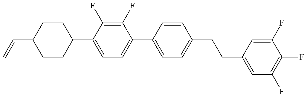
C1CC(C2=CC=C(C3=CC=C(CCC4=CC(F)=C(F)C(F)=C4)C=C3)C(F)=C2F)CCC1C=C
